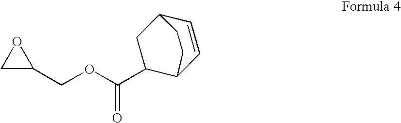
C1C(COC(=O)C2CC3C=CC2CC3)O1
